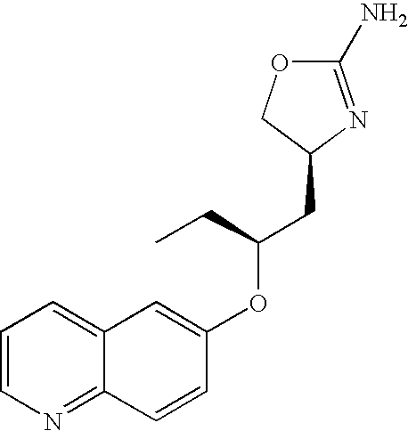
C1(N)=NC(CC(CC)OC2=CC3=CC=CN=C3C=C2)CO1
